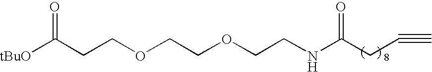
N(C(CC#C)=O)CCOCCOCCC([tBuO])=O
